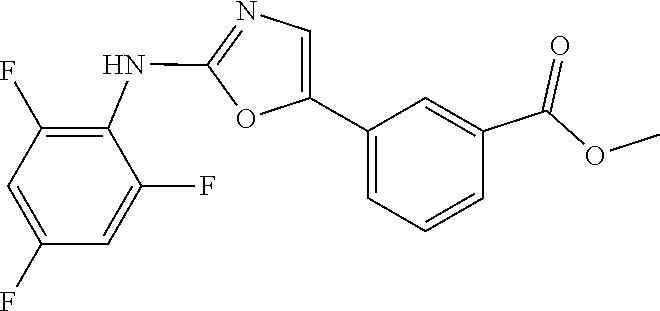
C1(NC2=C(F)C=C(F)C=C2F)=NC=C(C2=CC=CC(C(=O)OC)=C2)O1
